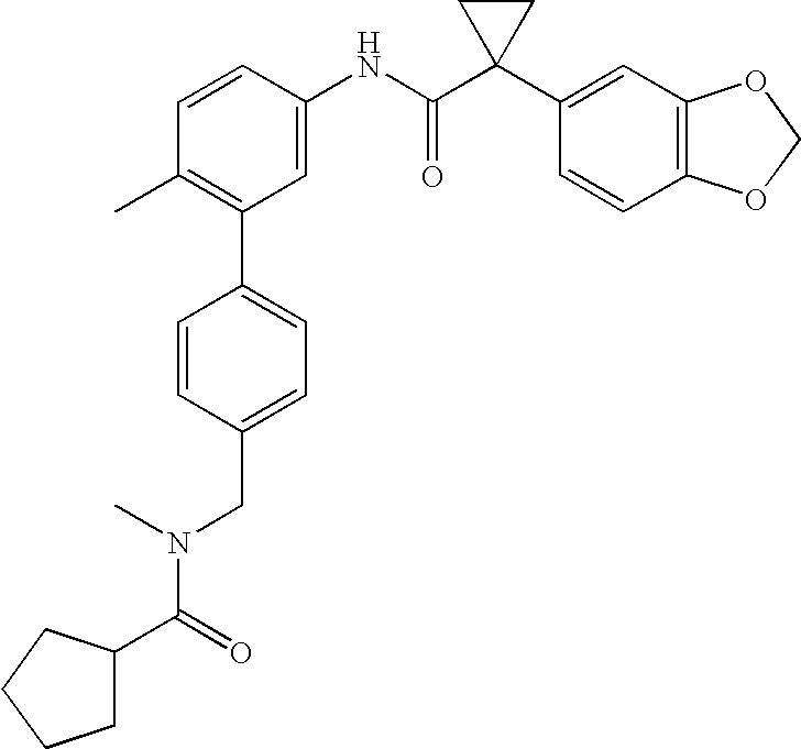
C1=CC(NC(C2(C3=CC4=C(C=C3)OCO4)CC2)=O)=CC(C2=CC=C(CN(C)C(C3CCCC3)=O)C=C2)=C1C
